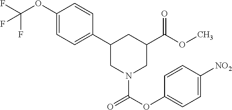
C1(OC(F)(F)F)=CC=C(C2CN(C(OC3=CC=C([NO2])C=C3)=O)CC(C(OC)=O)C2)C=C1
